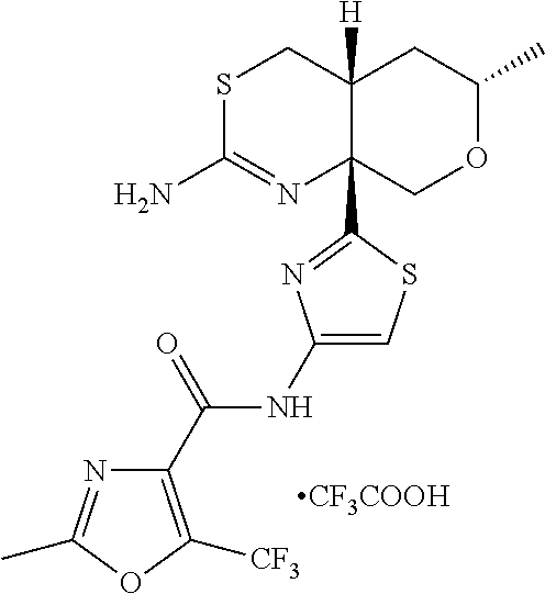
S1C(N)=NC2(C3=NC(NC(C4=C([CF3])OC(C)=N4)=O)=CS3)C([H])(C1)CC(C)OC2.[CF3COOH]
